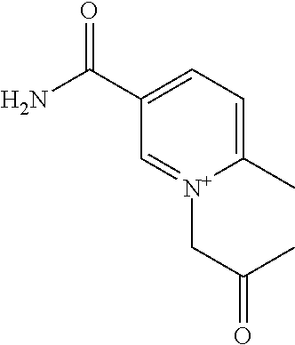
C1=C(C(N)=O)C=[N+](CC(=O)C)C(C)=C1
